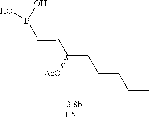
OB(C=CC(CCCCC)[AcO])O
